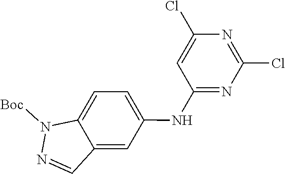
N1([Boc])N=CC2=CC(NC3=NC(Cl)=NC(Cl)=C3)=CC=C12
